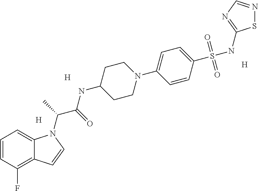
[H].[H].C1=CC(F)=C2C(=C1)N(C(C)C(=O)NC1CCN(C3=CC=C(S(NC4=NC=NS4)(=O)=O)C=C3)CC1)C=C2.[H]
